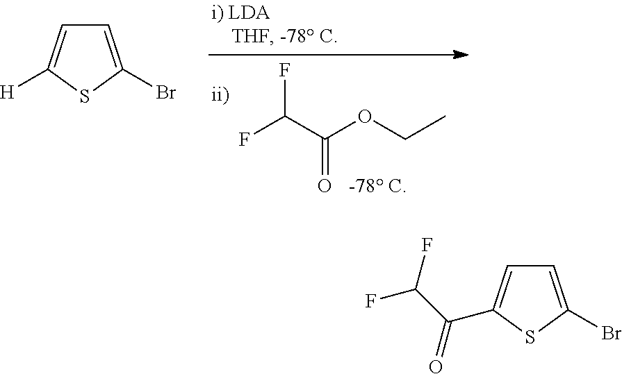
FC(C(OCC)=O)F.C1=C(Br)SC([H])=C1.C1=C(Br)SC(C(C(F)F)=O)=C1
